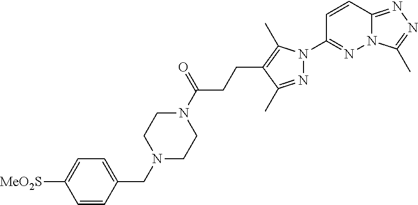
N12C(=NN=C1C)C=CC(N1N=C(C)C(CCC(N3CCN(CC4=CC=C([MeO2S])C=C4)CC3)=O)=C1C)=N2
